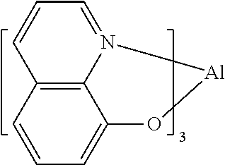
C12=C3C(=CC=C1)O[Al]N3=CC=C2
